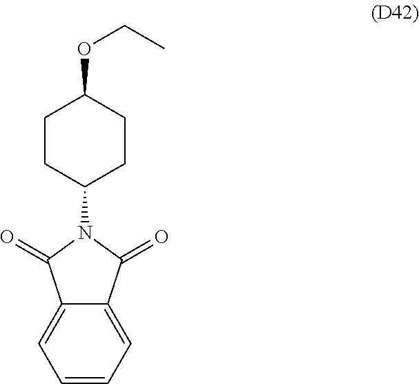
C1CC(N2C(=O)C3=CC=CC=C3C2=O)CCC1OCC
